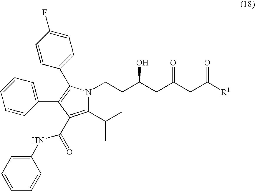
C1(C(C)C)=C(C(=O)NC2=CC=CC=C2)C(C2=CC=CC=C2)=C(C2=CC=C(F)C=C2)N1CCC(CC(CC([R1])=O)=O)O
